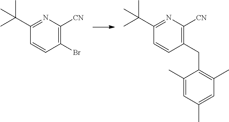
C1=CC(C(C)(C)C)=NC([CN])=C1Br.C1=CC(C(C)(C)C)=NC([CN])=C1CC1=C(C)C=C(C)C=C1C
